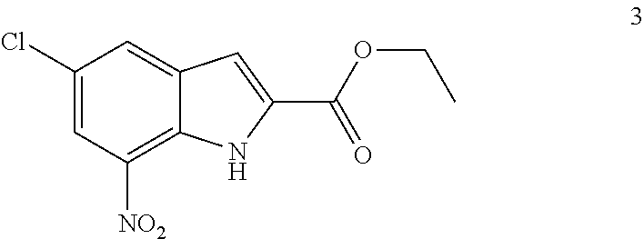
C1(Cl)=CC([NO2])=C2C(=C1)C=C(C(=O)OCC)N2
